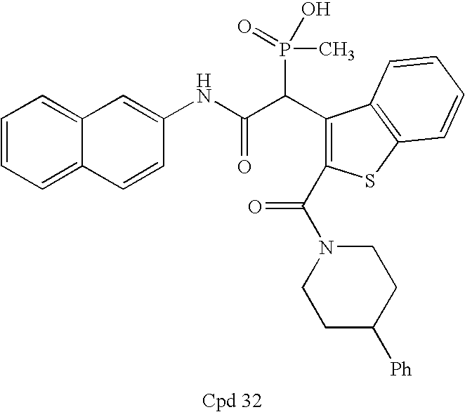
C1=CC=C2C(=C1)C=C(NC(C(C1=C(C(=O)N3CCC([Ph])CC3)SC3=C1C=CC=C3)P(=O)(C)O)=O)C=C2
